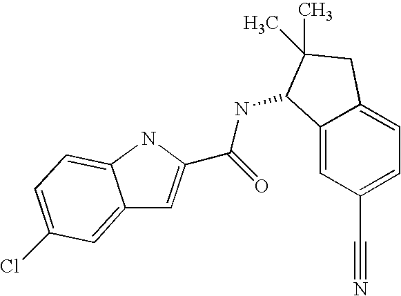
C12=CC(Cl)=CC=C1NC(C(NC1C3=CC(C#N)=CC=C3CC1(C)C)=O)=C2
